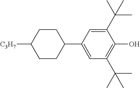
C1CC(C2=CC(C(C)(C)C)=C(O)C(C(C)(C)C)=C2)CCC1[C3H7]
